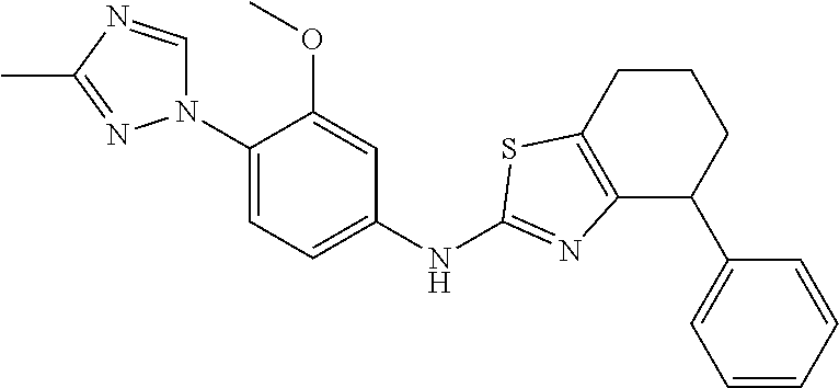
C1(N2C=NC(C)=N2)=CC=C(NC2=NC3=C(CCCC3C3=CC=CC=C3)S2)C=C1OC
